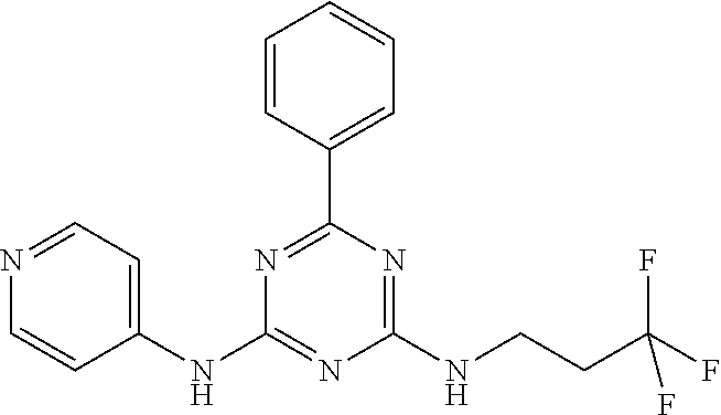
C1(NC2=NC(NCCC(F)(F)F)=NC(C3=CC=CC=C3)=N2)=CC=NC=C1
